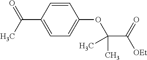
O(C(C)(C(=O)[OEt])C)C1=CC=C(C(C)=O)C=C1
